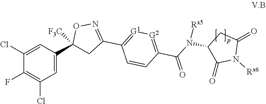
C1(Cl)=CC(C2([F3C])CC(C3=[G1][G2]=C(C(=O)N(C4C(=O)N([Rx6])C(=O)C4)[Rx5])C=C3)=NO2)=CC(Cl)=C1F
